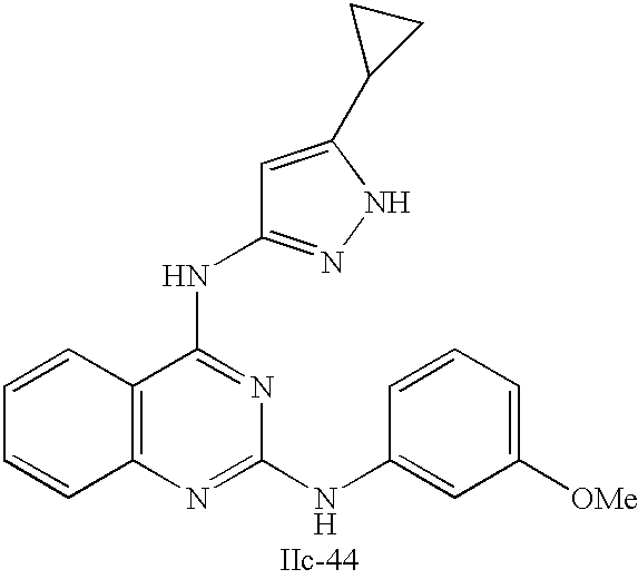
C12=C(N=C(NC3=CC([OMe])=CC=C3)N=C1NC1=NNC(C3CC3)=C1)C=CC=C2
